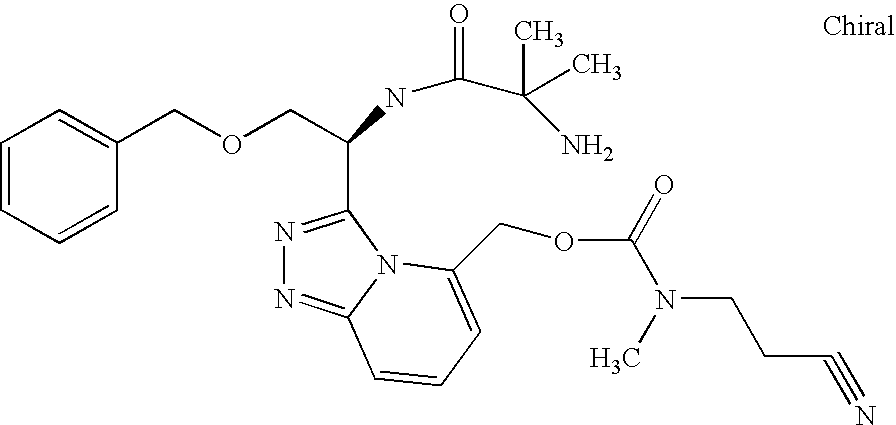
C1=CC=CC(COCC(C2=NN=C3N2C(COC(N(CCC#N)C)=O)=CC=C3)NC(C(N)(C)C)=O)=C1
